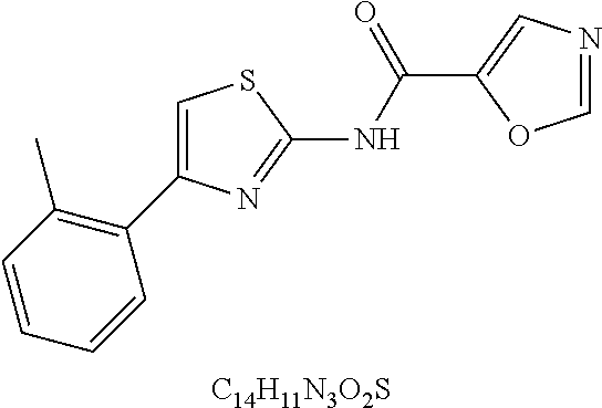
C1=CC=CC(C2=CSC(NC(C3=CN=CO3)=O)=N2)=C1C.[C14H11N3O2S]
